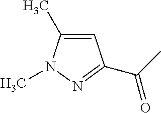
C1=C(C)N(C)N=C1C(=O)C
